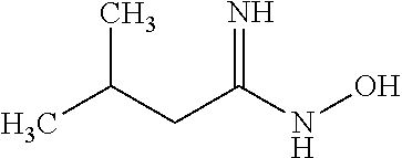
CC(CC(NO)=N)C
